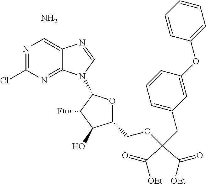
N1=C(Cl)N=C2C(=C1N)N=CN2C1OC(COC(C([OEt])=O)(C(=O)[OEt])CC2=CC=CC(OC3=CC=CC=C3)=C2)C(O)C1F
